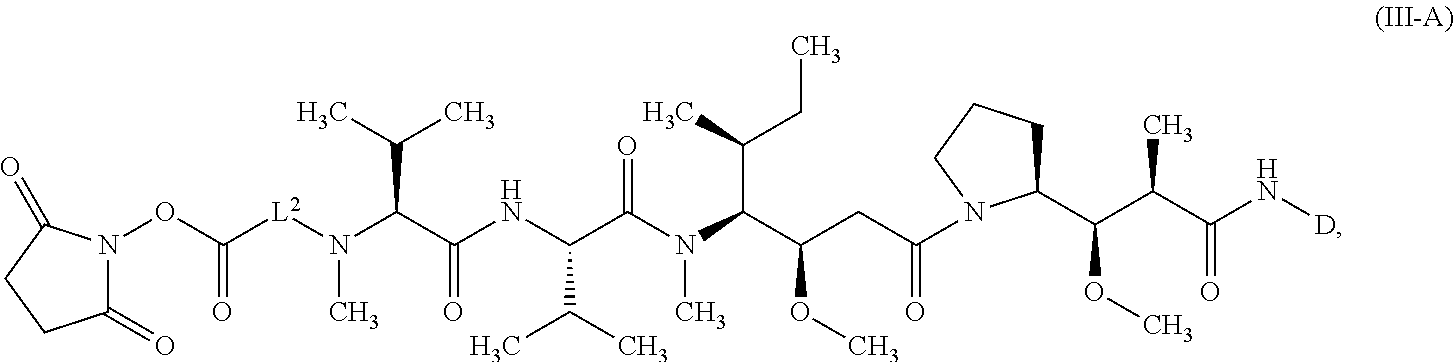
N(C(C(NC(C(C)C)C(N(C)C(C(C)CC)C(CC(=O)N1C(C(C(C(=O)N[D])C)OC)CCC1)OC)=O)=O)C(C)C)([L2]C(=O)ON1C(=O)CCC1=O)C
